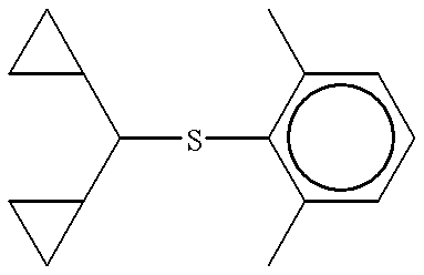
C(Sc1c(C)cccc1C)(C1CC1)C1CC1
